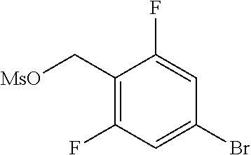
C1(C[MsO])=C(F)C=C(Br)C=C1F
